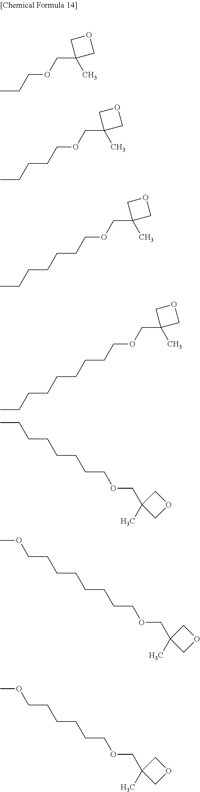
CCCOCC1(C)COC1.CCCCCOCC1(C)COC1.C(CCCCOCC1(C)COC1)CC.C(CCCCOCC1(C)COC1)CCCC.CCCCCCCCOCC1(C)COC1.C(CCCCCCCOCC1(C)COC1)OC.C(CCCCCOCC1(C)COC1)OC
